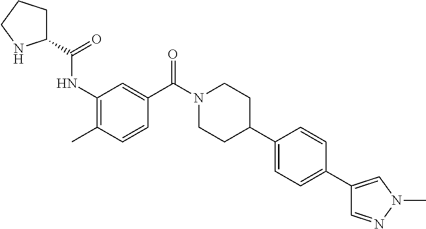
N(C1=C(C)C=CC(C(=O)N2CCC(C3=CC=C(C4=CN(C)N=C4)C=C3)CC2)=C1)C(=O)C1CCCN1
